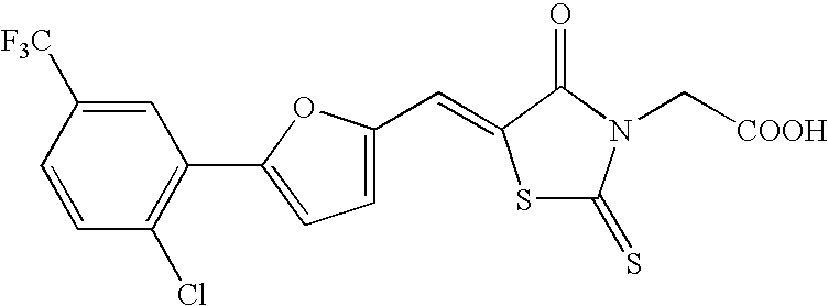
C1=CC(Cl)=C(C2=CC=C(C=C3SC(=S)N(C[COOH])C3=O)O2)C=C1[F3C]
